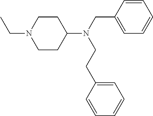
C1CC(N(CC2=CC=CC=C2)CCC2=CC=CC=C2)CCN1CC
